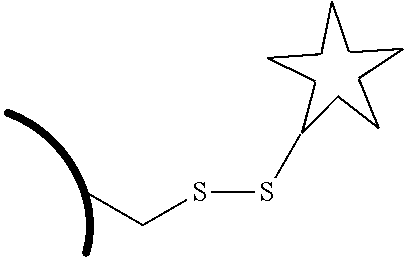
S(SC)CC
